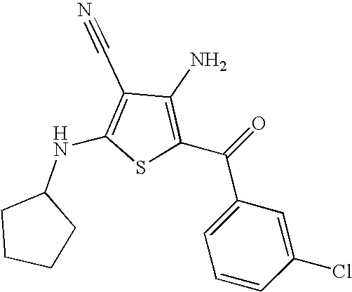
C1(N)=C(C(=O)C2=CC=CC(Cl)=C2)SC(NC2CCCC2)=C1C#N
